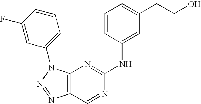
C12=C(N(C3=CC=CC(F)=C3)N=N1)N=C(NC1=CC(CCO)=CC=C1)N=C2
